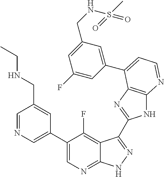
C1=NC=C(C2=CN=C3C(=C2F)C(C2=NC4=C(N2)N=CC=C4C2=CC(CNS(C)(=O)=O)=CC(F)=C2)=NN3)C=C1CNCC
